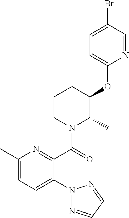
C1(C)=CC=C(N2N=CC=N2)C(C(=O)N2C(C)C(OC3=CC=C(Br)C=N3)CCC2)=N1
